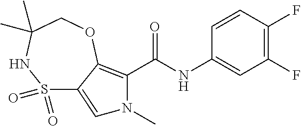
C1=CC(F)=C(F)C=C1NC(C1=C2C(=CN1C)S(=O)(=O)NC(C)(C)CO2)=O
